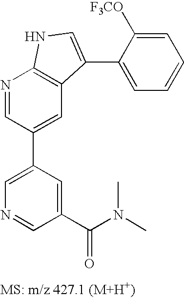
C1(C2=CC3=C(N=C2)NC=C3C2=CC=CC=C2[F3CO])=CN=CC(C(N(C)C)=O)=C1
